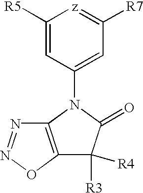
C1([R5])=CC(N2C(=O)C([R3])([R4])C3=C2N=NO3)=CC([R7])=[z]1
